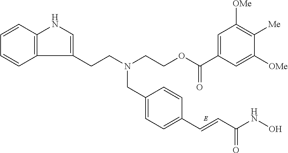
C12=C(C=CC=C1)NC=C2CCN(CC1=CC=C(C=CC(NO)=O)C=C1)CCOC(C1=CC([OMe])=C([Me])C([OMe])=C1)=O
